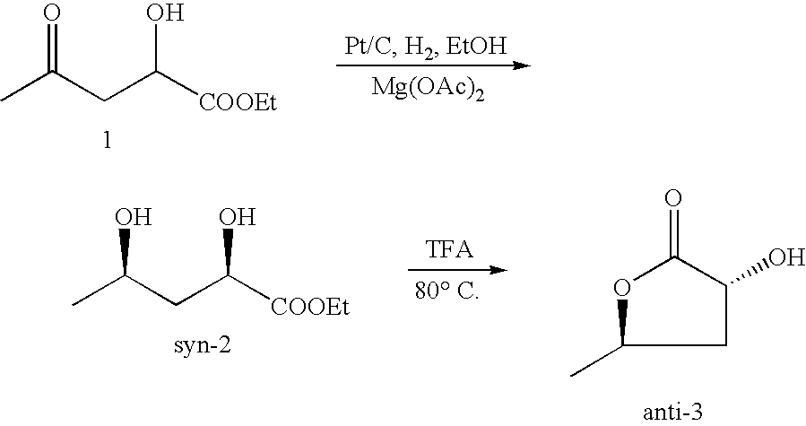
CC(CC([COOEt])O)=O.[Mg(OAc)2].CC(CC([COOEt])O)O.[80 C].C1C(O)C(=O)OC1C
